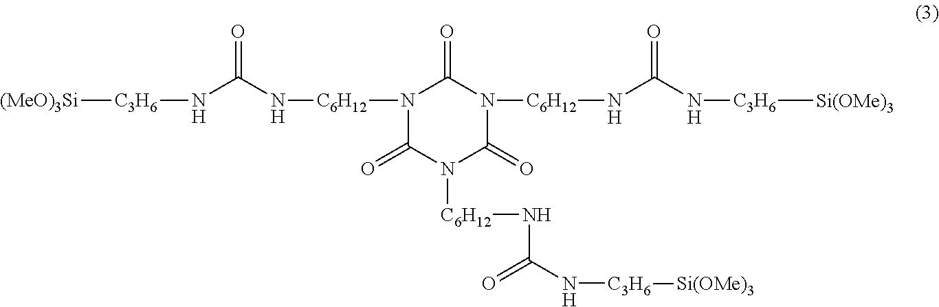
N1([C6H12]NC(N[C3H6][(MeO)3Si])=O)C(=O)N([C6H12]NC(N[C3H6][Si(OMe)3])=O)C(=O)N([C6H12]NC(N[C3H6][Si(OMe)3])=O)C1=O
